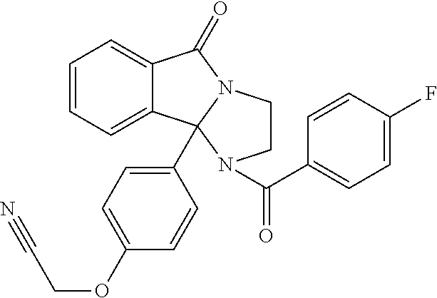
C1CN2C(C3=CC=C(OCC#N)C=C3)(N1C(C1=CC=C(F)C=C1)=O)C1=CC=CC=C1C2=O
